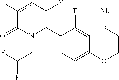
C1(C2=C([Y])cc(I)C(=O)N2CC(F)F)=CC=C(OCCO[Me])C=C1F
